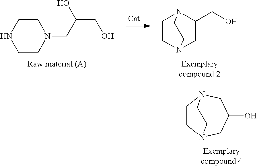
C1CN2CC(CO)N1CC2.C1CN(CC(CO)O)CCN1.C1CN2CC(O)CN1CC2
